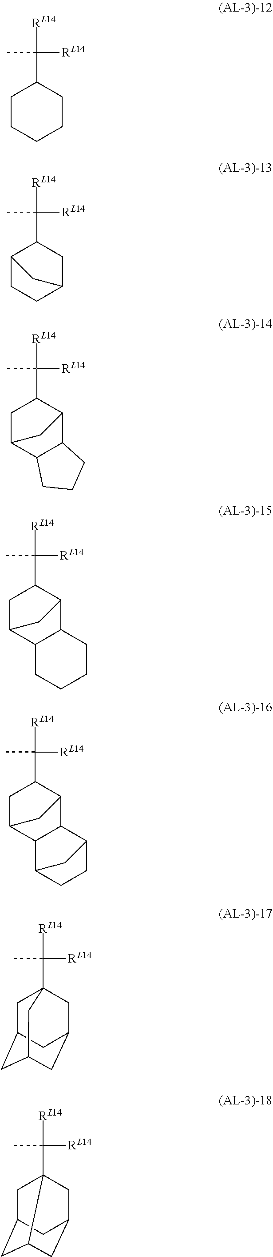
C1CCCCC1C(C)([RL14])[RL14].C(C)([RL14])([RL14])C1C2CCC(C1)C2.C(C)([RL14])([RL14])C1C2C3C(C(C1)C2)CCC3.C(C)([RL14])([RL14])C1C2C3C(C(C1)C2)CCCC3.C(C)([RL14])([RL14])C1C2CC(C1)C1C2C2CCC1C2.C(C)([RL14])([RL14])C12CC3CC(CC(C1)C3)C2.C(C)([RL14])([RL14])C12CC3CC1CC(C2)C3
